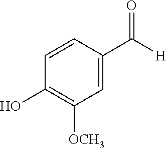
C1=C(C([H])=O)C=CC(O)=C1[OCH3]
